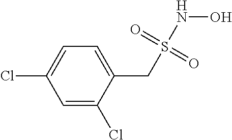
C1=C(Cl)C(CS(NO)(=O)=O)=CC=C1Cl
